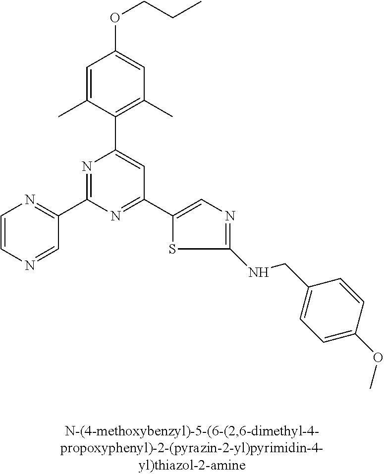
C1=C(C)C(C2=CC(C3=CN=C(NCC4=CC=C(OC)C=C4)S3)=NC(C3=NC=CN=C3)=N2)=C(C)C=C1OCCC
